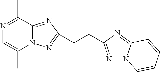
N1=C(C)C2=NC(CCC3=NN4C(=N3)C=CC=C4)=NN2C(C)=C1
